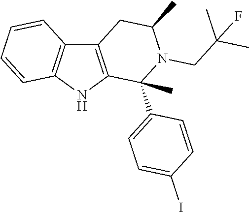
C12=C(NC3=C1C=CC=C3)C(C1=CC=C(I)C=C1)(C)N(CC(C)(C)F)C(C)C2
